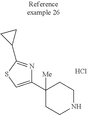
C1(C2=CSC(C3CC3)=N2)([Me])CCNCC1.Cl
